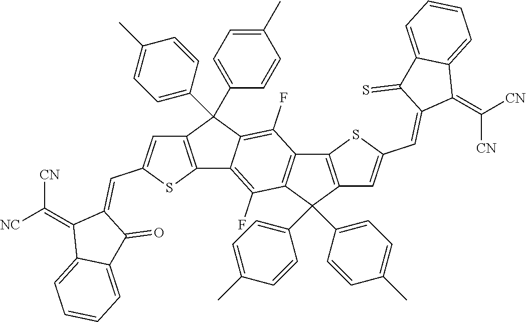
C12=C(C(C3=CC=C(C)C=C3)(C3=CC=C(C)C=C3)C3=C(F)C4=C(C(F)=C13)C(C1=CC=C(C)C=C1)(C1=CC=C(C)C=C1)C1=C4SC(C=C3C(=C([CN])[CN])C4=CC=CC=C4C3=S)=C1)C=C(C=C1C(=C([CN])[NC])C3=CC=CC=C3C1=O)S2
